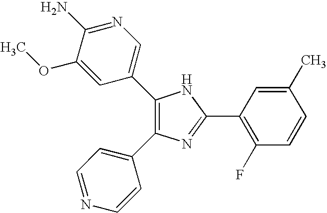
C1(C2=CN=C(N)C(OC)=C2)=C(C2=CC=NC=C2)N=C(C2=C(F)C=CC(C)=C2)N1
